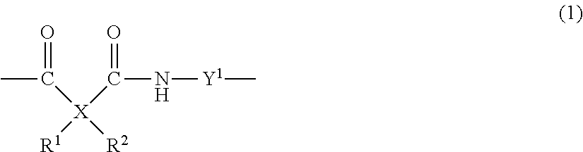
CC(=O)[X]([R2])(C(N[Y1]C)=O)[R1]
